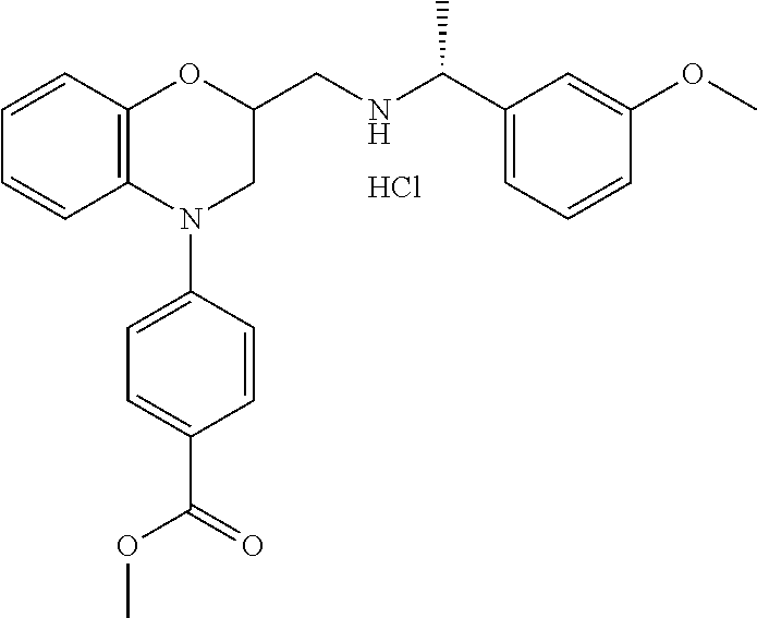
C1=CC2=C(C=C1)OC(CNC(C1=CC=CC(OC)=C1)C)CN2C1=CC=C(C(=O)OC)C=C1.Cl
